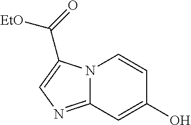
N12C(=NC=C1C(=O)[EtO])C=C(O)C=C2
